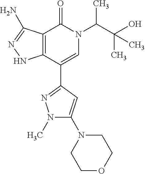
C12=C(C(C3=NN(C)C(N4CCOCC4)=C3)=CN(C(C(O)(C)C)C)C1=O)NN=C2N
